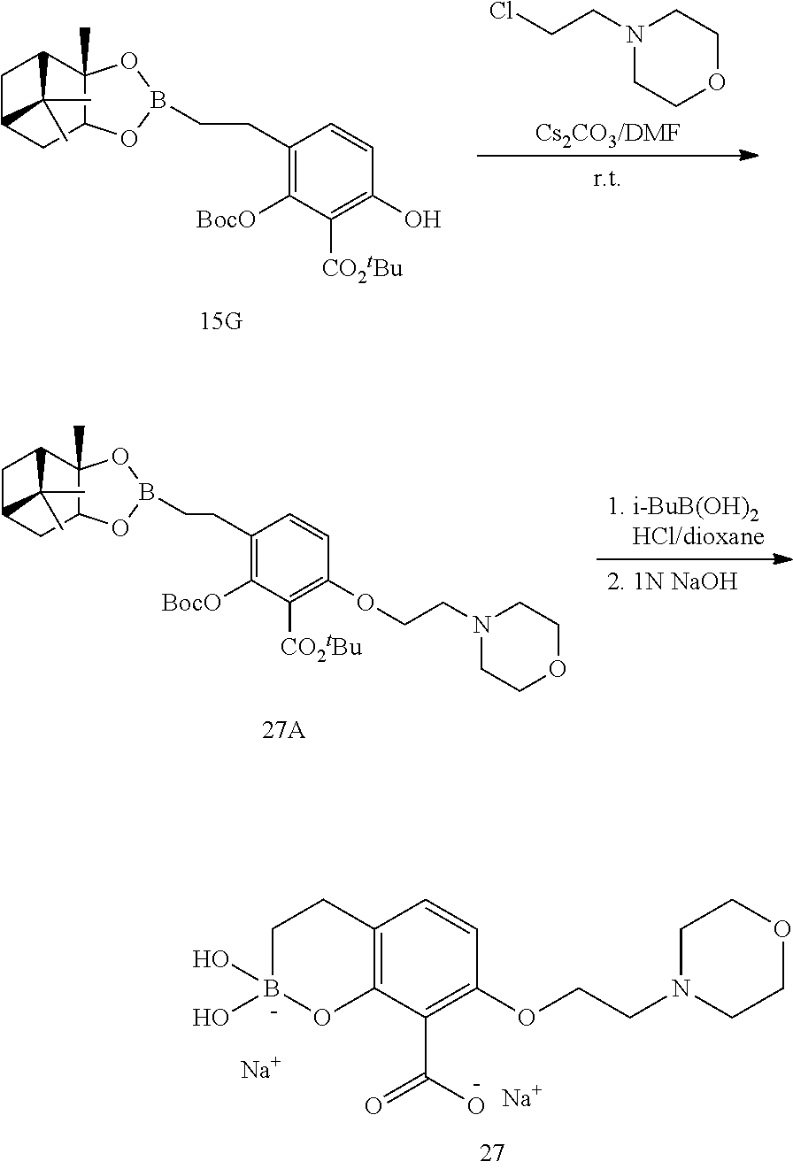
[Na].[Na].C1(OCCN2CCOCC2)=C(C(O)=O)C2=C(C=C1)CCB(O)(O)O2.N1(CCCl)CCOCC1.C(CC1=C([BocO])C([CO2tBu])=C(O)C=C1)B1OC2CC3CC(C2(C)O1)C3(C)C.C(CC1=C([BocO])C([CO2tBu])=C(OCCN2CCOCC2)C=C1)B1OC2CC3CC(C2(C)O1)C3(C)C
